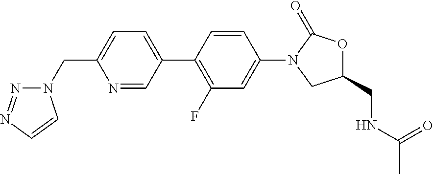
N1=CC(C2=C(F)C=C(N3CC(CNC(C)=O)OC3=O)C=C2)=CC=C1CN1N=NC=C1
